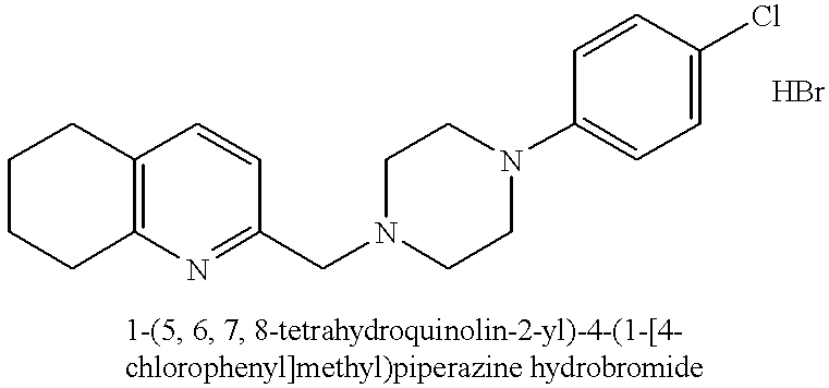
C1CC2=C(CC1)C=CC(CN1CCN(C3=CC=C(Cl)C=C3)CC1)=N2
